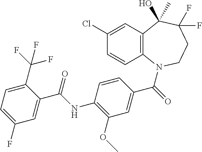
C12=C(N(C(=O)C3=CC(OC)=C(NC(C4=CC(F)=CC=C4C(F)(F)F)=O)C=C3)CCC(F)(F)C1(C)O)C=CC(Cl)=C2
